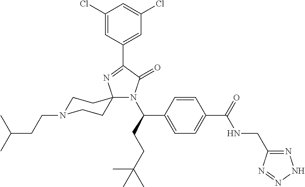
N1(C(C2=CC=C(C(NCC3=NNN=N3)=O)C=C2)CCC(C)(C)C)C(=O)C(C2=CC(Cl)=CC(Cl)=C2)=NC12CCN(CCC(C)C)CC2
